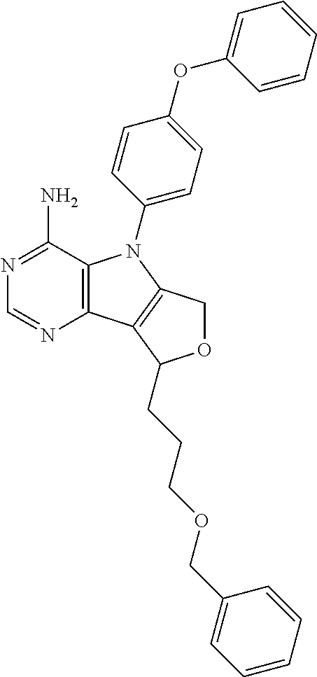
C12=C(C(N)=NC=N1)N(C1=CC=C(OC3=CC=CC=C3)C=C1)C1=C2C(CCCOCC2=CC=CC=C2)OC1
